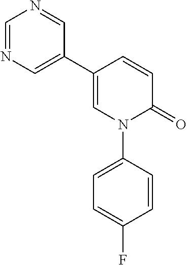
C1=CC(C2=CN=CN=C2)=CN(C2=CC=C(F)C=C2)C1=O
